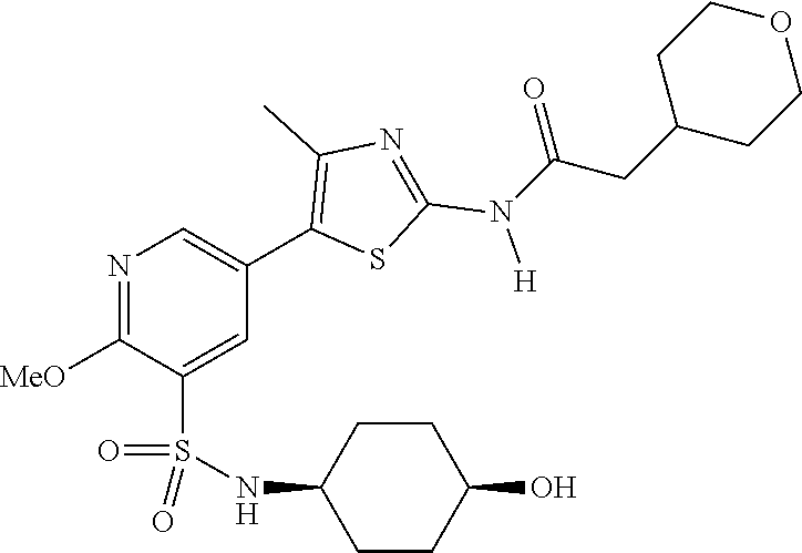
N1=C([MeO])C(S(NC2CCC(O)CC2)(=O)=O)=CC(C2=C(C)N=C(N([H])C(CC3CCOCC3)=O)S2)=C1
